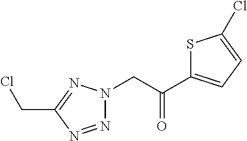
N1=NC(CCl)=NN1CC(=O)C1=CC=C(Cl)S1
